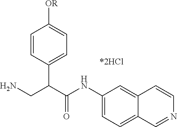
C1=CC(C(CN)C(NC2=CC=C3C(=C2)C=CN=C3)=O)=CC=C1[OR]
